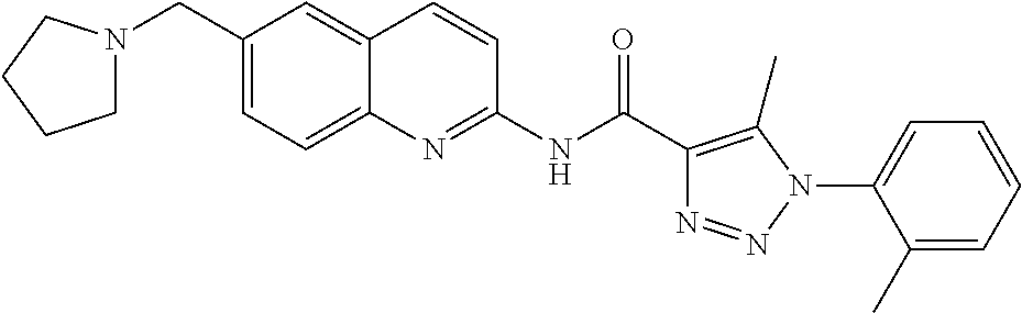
N(C(=O)C1=C(C)N(C2=CC=CC=C2C)N=N1)C1=NC2=CC=C(CN3CCCC3)C=C2C=C1
